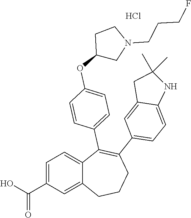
C1=C(C(O)=O)C=C2C(=C1)C(C1=CC=C(OC3CN(CCCF)CC3)C=C1)=C(C1=CC=C3C(=C1)CC(C)(C)N3)CCC2.Cl
